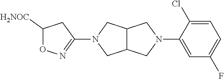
C12C(CN(C3=NOC([H2NOC])C3)C1)CN(C1=CC(F)=CC=C1Cl)C2
